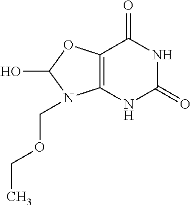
C12=C(NC(=O)NC1=O)N(COCC)C(O)O2
